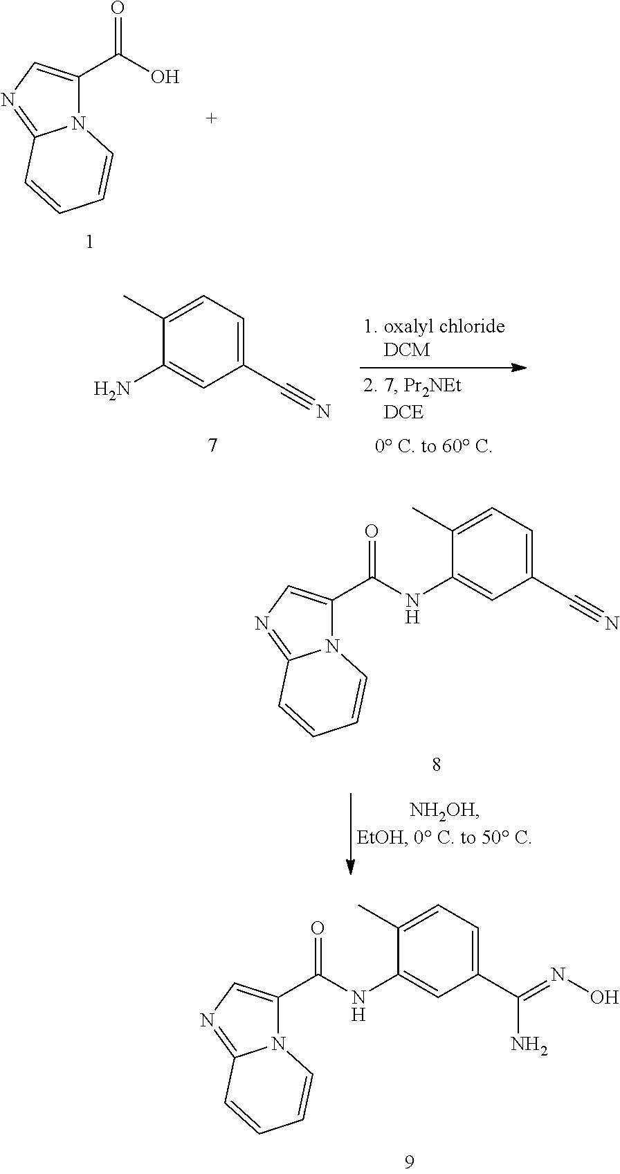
N12C(C(O)=O)=CN=C1C=CC=C2.C1(N)=CC(C#N)=CC=C1C.N12C(C(NC3=CC(C#N)=CC=C3C)=O)=CN=C1C=CC=C2.N12C(C(NC3=CC(C(=NO)N)=CC=C3C)=O)=CN=C1C=CC=C2
